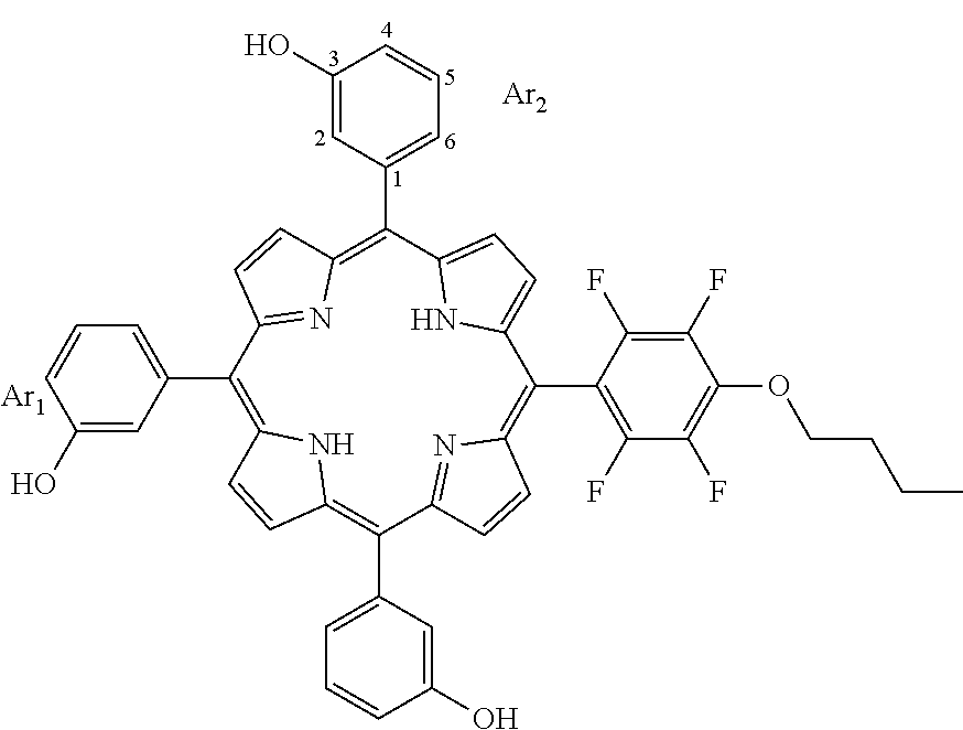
C1(C2=CC=CC(O)=C2)=C2NC(=C(C3=CC=CC(O)=C3)C3=NC(=C(C4=C(F)C(F)=C(OCCCC)C(F)=C4F)C4=CC=C(C(C5=CC=CC(O)=C5)=C5N=C1C=C5)N4)C=C3)C=C2.[Ar1].[Ar2]
